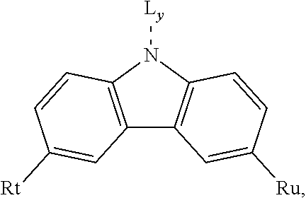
C12=C(N([Ly])C3=C1C=C([Ru])C=C3)C=CC([Rt])=C2
